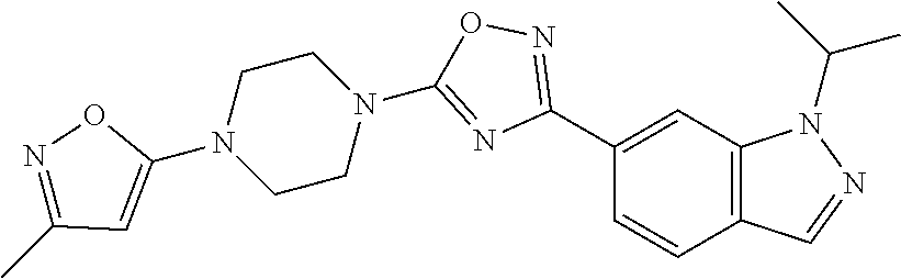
C1(C2=NOC(N3CCN(C4=CC(C)=NO4)CC3)=N2)=CC2=C(C=C1)C=NN2C(C)C
